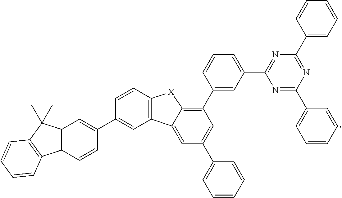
C12=C(C=CC(C3=CC4=C(C=C3)[X]C3=C(C5=CC(C6=NC(C7=CC=CC=C7)=NC(C7=CC=CC=C7)=N6)=CC=C5)C=C(C5=CC=CC=C5)C=C43)=C1)C1=C(C2(C)C)C=CC=C1
